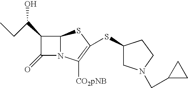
C1(SC2CN(CC3CC3)CC2)=C([CO2pNB])N2C(S1)C(C(O)CC)C2=O
